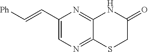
C1(C=C[Ph])=CN=C2C(=N1)NC(=O)CS2
